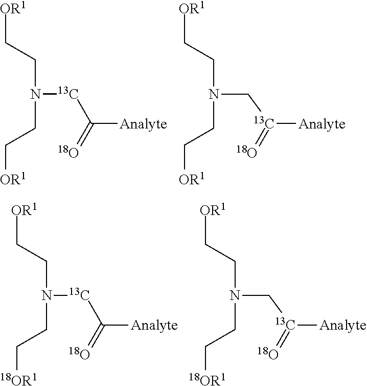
[OR1]CCN(CC[OR1])[13C]C([Analyte])=[18O].[OR1]CCN(CC[OR1])C[13C]([Analyte])=[18O].[OR1]CCN(CC[18OR1])[13C]C([Analyte])=[18O].[OR1]CCN(CC[18OR1])C[13C]([Analyte])=[18O]
